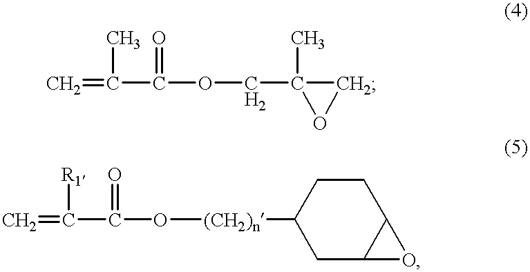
C=C(C(OCC1(C)OC1)=O)C.C=C(C(O[(CH2)n]C1CC2C(CC1)O2)=O)[R1]
